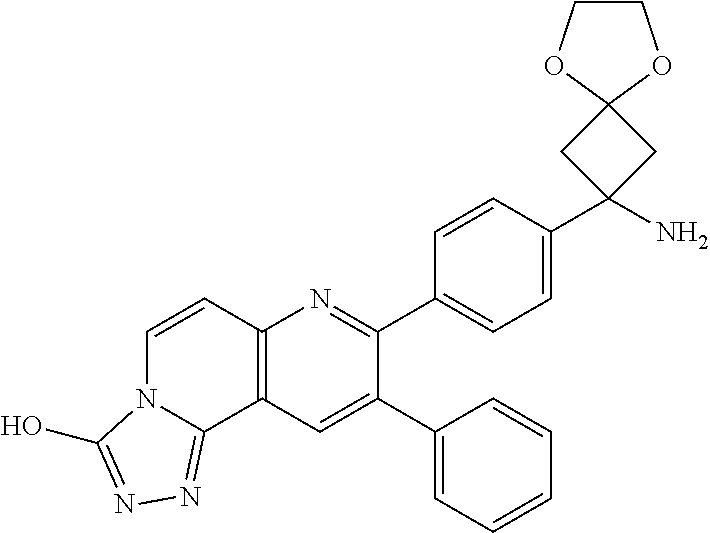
C1(C2=CC3=C(N=C2C2=CC=C(C4(N)CC5(C4)OCCO5)C=C2)C=CN2C3=NN=C2O)=CC=CC=C1
